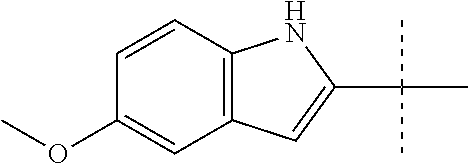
C12=C(C=C(OC)C=C1)C=C(C(C)(C)C)N2
